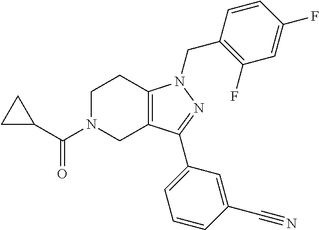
C1N(C(=O)C2CC2)CC2=C(C1)N(CC1=C(F)C=C(F)C=C1)N=C2C1=CC=CC(C#N)=C1
